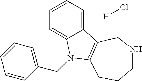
C1=CC=C2C(=C1)N(CC1=CC=CC=C1)C1=C2CNCCC1.[H]Cl
